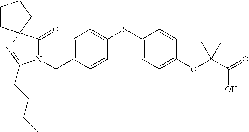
C(C1=CC=C(SC2=CC=C(OC(C(=O)O)(C)C)C=C2)C=C1)N1C(=O)C2(N=C1CCCC)CCCC2
